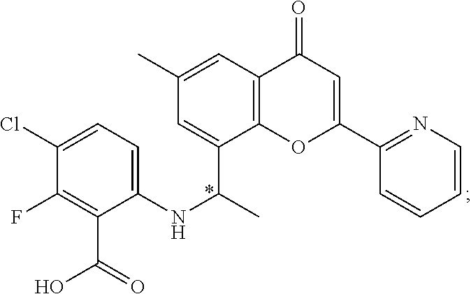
C1(Cl)=CC=C(NC(C)C2=CC(C)=CC3=C2OC(C2=NC=CC=C2)=CC3=O)C(C(=O)O)=C1F
